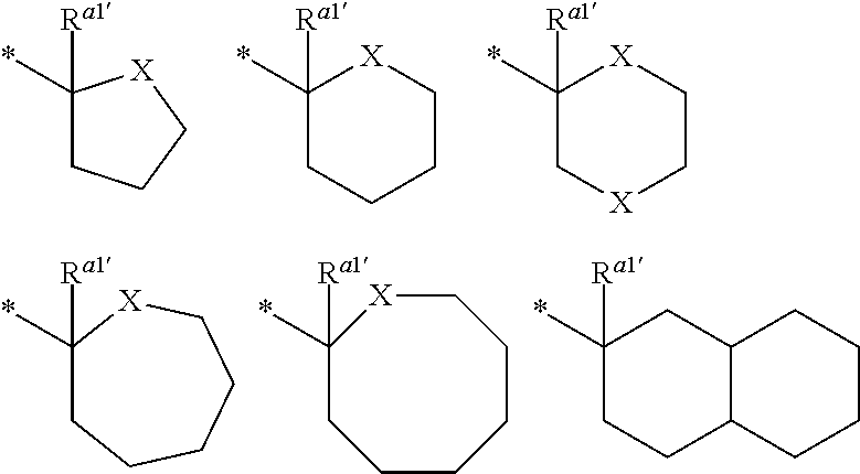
C1(*)([Ra1])CCC[X]1.C1(*)([Ra1])CCCC[X]1.C1(*)([Ra1])C[X]CC[X]1.C1(*)([Ra1])CCCCC[X]1.C1(*)([Ra1])CCCCCC[X]1.C1(*)([Ra1])CCC2C(C1)CCCC2
